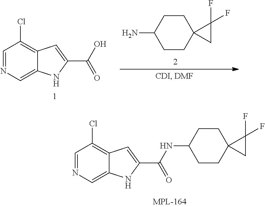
C1=NC=C2C(=C1Cl)C=C(C(O)=O)N2.C1CC(N)CCC12C(F)(F)C2.C1=NC=C2C(=C1Cl)C=C(C(NC1CCC3(CC1)CC3(F)F)=O)N2
